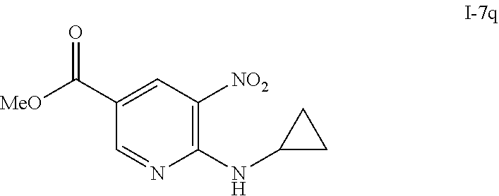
C1(C([MeO])=O)=CC([NO2])=C(NC2CC2)N=C1
